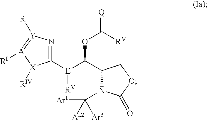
N1=C([E]([RV])C(OC([RVI])=[Q])C2N(C([Ar1])([Ar3])[Ar2])C(=O)OC2)[X]([RIV])[A]([RI])=[Y]1[R]
